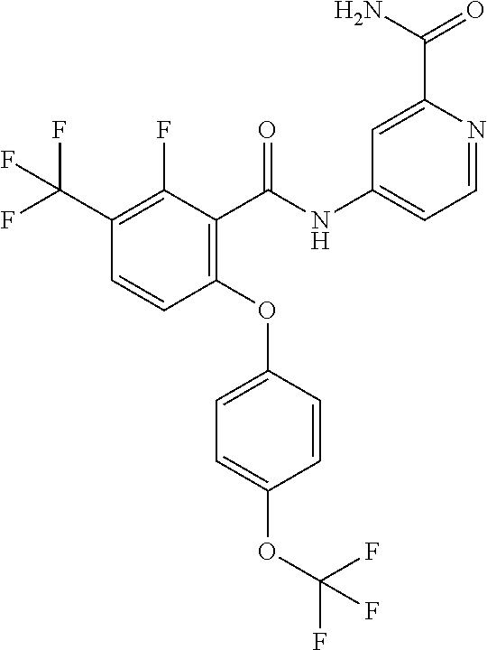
C1(C(F)(F)F)=C(F)C(C(NC2=CC=NC(C(N)=O)=C2)=O)=C(OC2=CC=C(OC(F)(F)F)C=C2)C=C1
